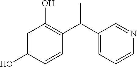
C1=C(O)C=CC(C(C2=CC=CN=C2)C)=C1O
